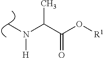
C(C(O[R1])=O)(N(C)[H])C
